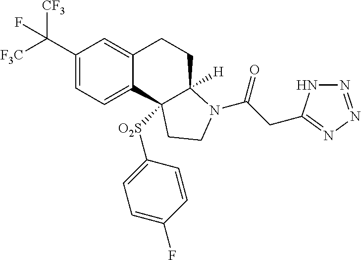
C(C1=CC=C2C(=C1)CCC1([H])C2([O2S]C2=CC=C(F)C=C2)CCN1C(=O)CC1=NN=NN1)([F3C])([CF3])F
